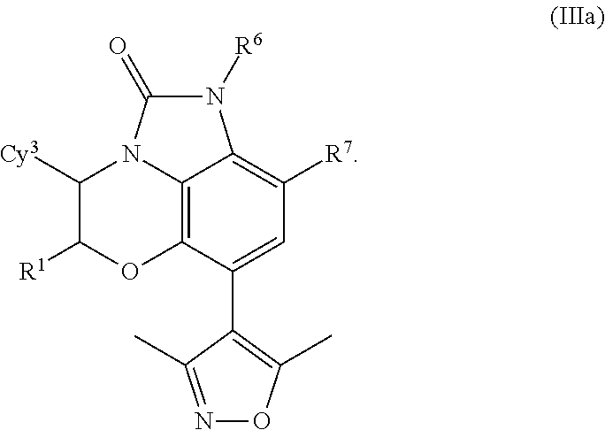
C12=C3C(C4=C(C)ON=C4C)=CC([R7])=C1N([R6])C(=O)N2C([Cy3])C([R1])O3
